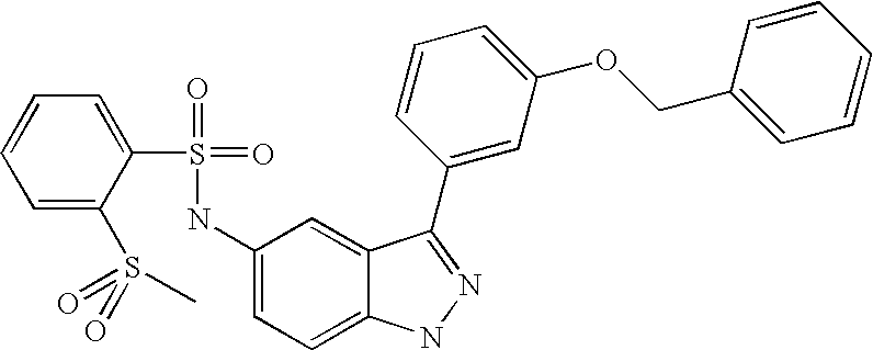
C1=CC=C(S(=O)(=O)C)C(S(=O)(=O)NC2=CC=C3C(=C2)C(C2=CC(OCC4=CC=CC=C4)=CC=C2)=NN3)=C1
